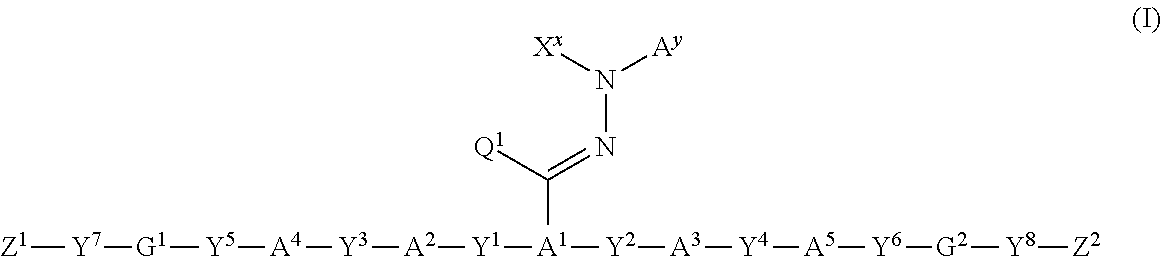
[Z1][Y7][G1][Y5][A4][Y3][A2][Y1][A1]([Y2][A3][Y4][A5][Y6][G2][Y8][Z2])C([Q1])=NN([Ay])[Xx]
